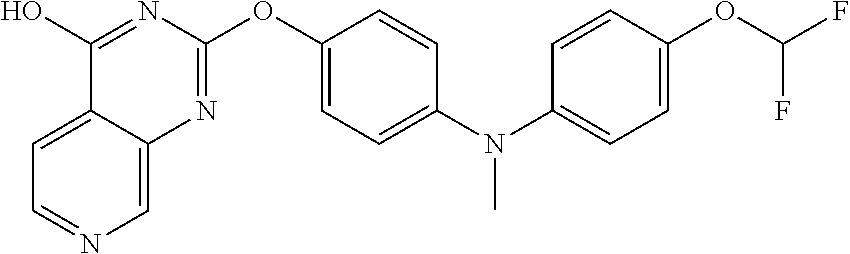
C1=C2C(=CN=C1)N=C(OC1=CC=C(N(C3=CC=C(OC(F)F)C=C3)C)C=C1)N=C2O
